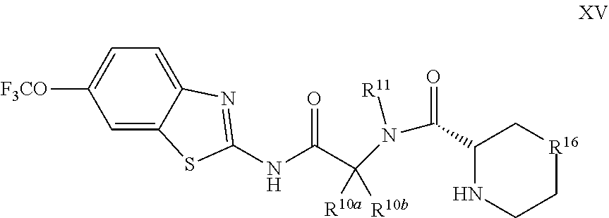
C1=C2C(=CC=C1[F3CO])N=C(NC(C([R10a])([R10b])N(C(=O)C1NCC[R16]C1)[R11])=O)S2
